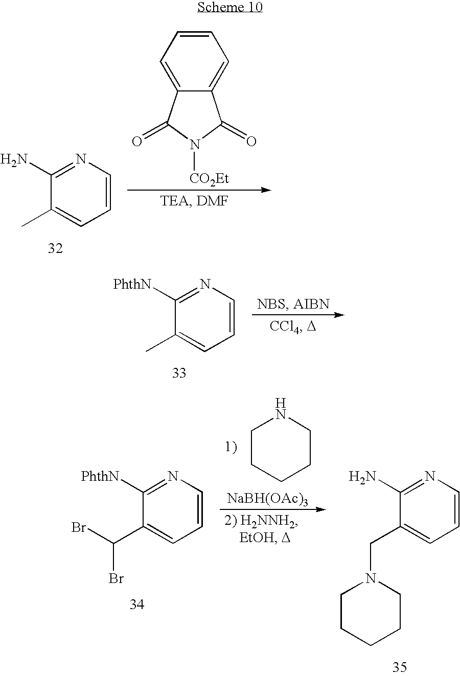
C1(N)=NC=CC=C1C.C1=CC=C2C(=C1)C(=O)N([CO2Et])C2=O.C1([PhthN])=NC=CC=C1C.C1([PhthN])=NC=CC=C1C(Br)Br.C1CCCCN1.[NaBH(OAc)3].C1(N)=NC=CC=C1CN1CCCCC1
